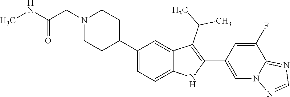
N1(CC(=O)NC)CCC(C2=CC=C3C(=C2)C(C(C)C)=C(C2=CN4C(=NC=N4)C(F)=C2)N3)CC1
